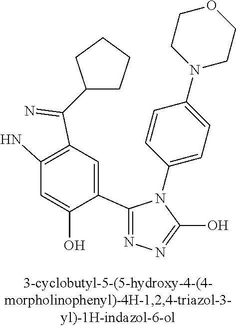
N1=C(C2=CC(C(=N)C3CCCC3)=C(N)C=C2O)N(C2=CC=C(N3CCOCC3)C=C2)C(O)=N1
